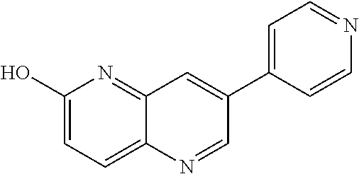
C1(O)=CC=C2C(=N1)C=C(C1=CC=NC=C1)C=N2
